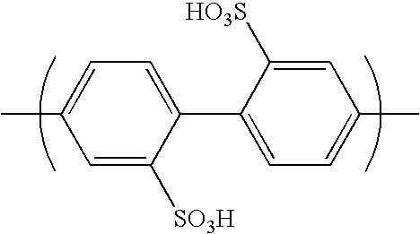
C1(C)=CC=C(C2=CC=C(C)C=C2[HO3S])C([SO3H])=C1
